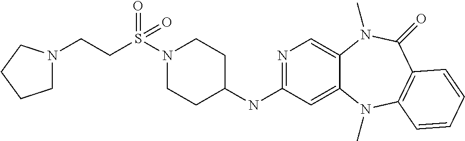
N1=C(NC2CCN(S(CCN3CCCC3)(=O)=O)CC2)C=C2C(=C1)N(C)C(=O)C1=C(N2C)C=CC=C1
